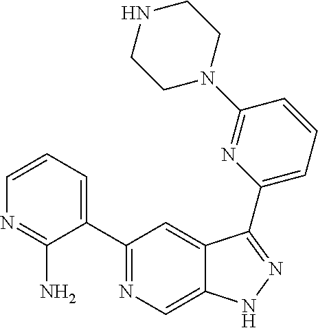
C1(C2=CC=CN=C2N)=NC=C2C(=C1)C(C1=CC=CC(N3CCNCC3)=N1)=NN2
